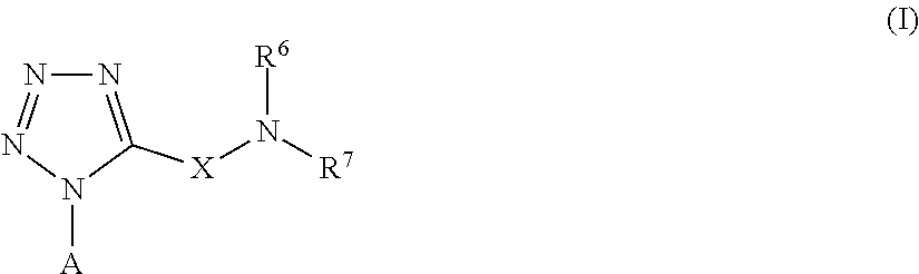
N1=C([X]N([R7])[R6])N([A])N=N1
